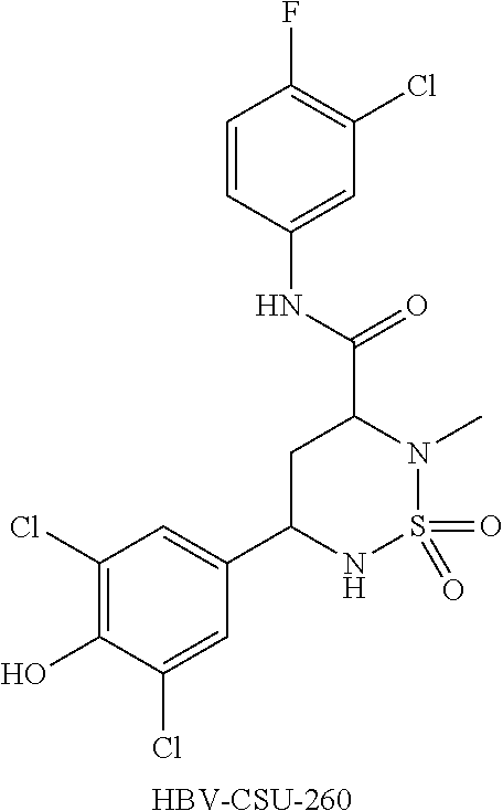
[HBV-CSU-260].C1=CC(NC(C2CC(C3=CC(Cl)=C(O)C(Cl)=C3)NS(=O)(=O)N2C)=O)=CC(Cl)=C1F
